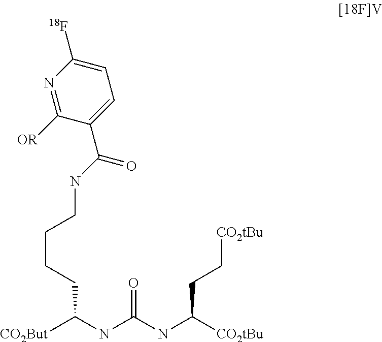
[CO2But]C(NC(NC([CO2tBu])CC[CO2tBu])=O)CCCCNC(=O)C1=CC=C([18F])N=C1[OR]
